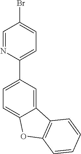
C12=CC(C3=CC=C(Br)C=N3)=CC=C1OC1=C2C=CC=C1
